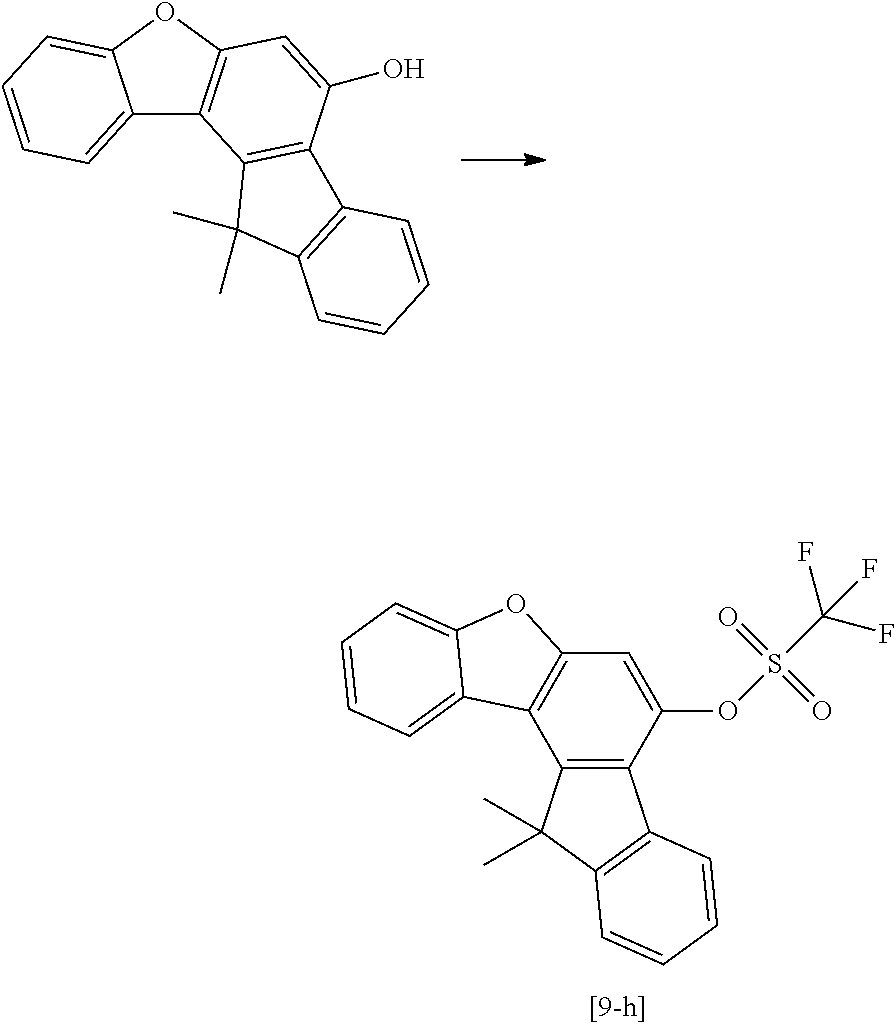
C12=CC=CC=C1OC1=C2C2=C(C(O)=C1)C1=C(C2(C)C)C=CC=C1.C12=C(C(OS(C(F)(F)F)(=O)=O)=CC3=C1C1=CC=CC=C1O3)C1=C(C2(C)C)C=CC=C1
